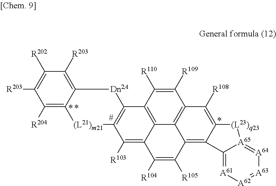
C1([R103])=C2C3=C(C4=C1[(L21)m21]C1=C([R204])C([R203])=C([R202])C([R203])=C1[Dn2A]4)C([R110])=C([R109])C1=C3C(=C3C(=C1[R108])[(L23)q23][A65]1=[A64][A63]=[A62][A61]=C13)C([R105])=C2[R104]
